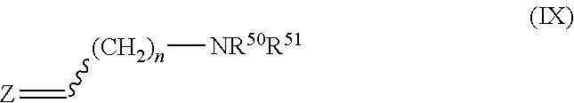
[NR50R51][(CH2)n]C=[Z]
